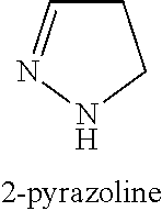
N1CCC=N1
